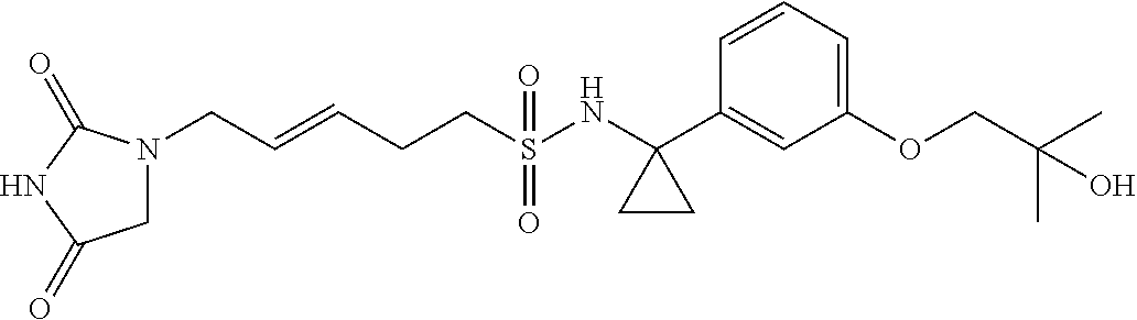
C(S(NC1(C2=CC(OCC(C)(C)O)=CC=C2)CC1)(=O)=O)CC=CCN1CC(=O)NC1=O
